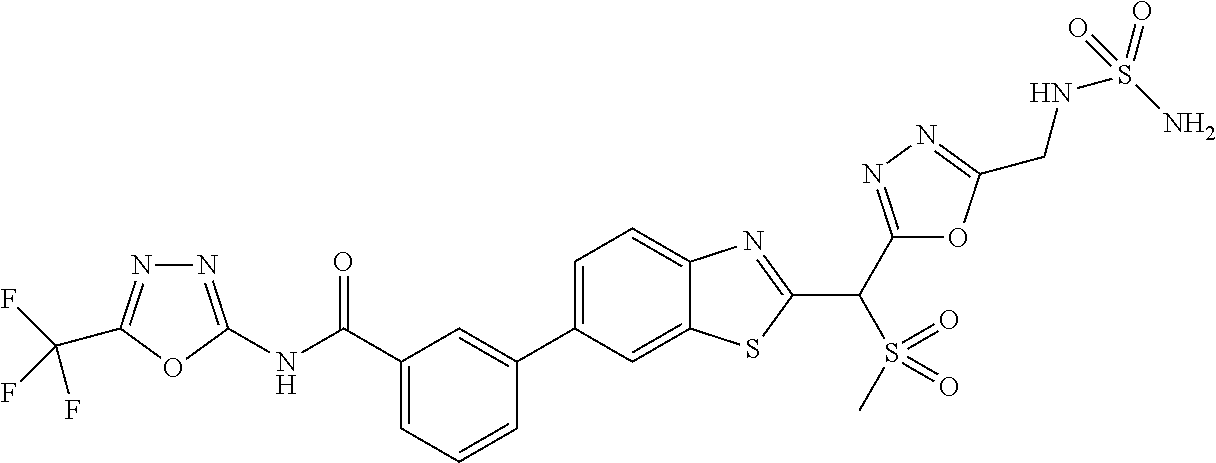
C1(C2=CC(C(NC3=NN=C(C(F)(F)F)O3)=O)=CC=C2)=CC=C2C(=C1)SC(C(C1=NN=C(CNS(=O)(N)=O)O1)S(=O)(=O)C)=N2
